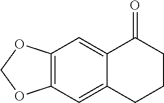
C12=C(C=C3C(=C1)C(=O)CCC3)OCO2
